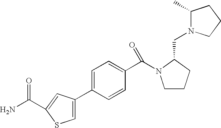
C1=C(C2=CSC(C(N)=O)=C2)C=CC(C(N2CCCC2CN2C(C)CCC2)=O)=C1
